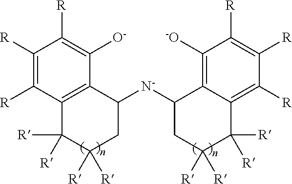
C1([R])=C([R])C2=C(C([O-])=C1[R])C([N-]C1C3=C([-O])C([R])=C([R])C([R])=C3C([R])([R])C([R])([R])C1)CC([R])([R])C2([R])[R]
